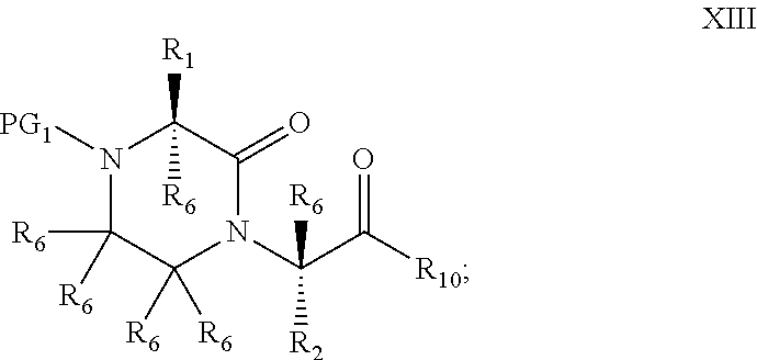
N1([PG1])C([R6])([R6])C([R6])([R6])N(C(C([R10])=O)([R6])[R2])C(=O)C1([R1])[R6]
